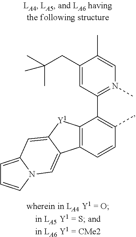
C1(CC(C)(C)C)=CC(C2=C(C)C=CC3=C2[Y1]C2=CC4=CC=CN4C=C32)=N(C)C=C1C
